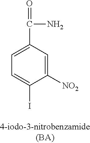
C1([NO2])=CC(C(N)=O)=CC=C1I
